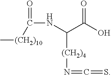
C(NC(C(O)=O)[(CH2)4]N=C=S)(=O)[(CH2)10]C
